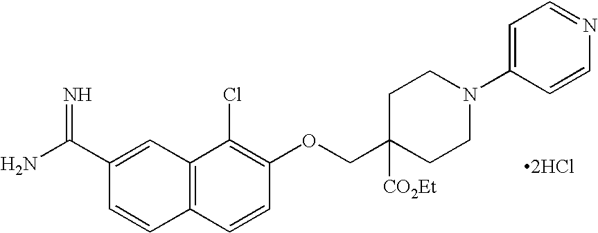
C12=C(C=CC(OCC3([CO2Et])CCN(C4=CC=NC=C4)CC3)=C1Cl)C=CC(C(N)=N)=C2.[2HCl]
